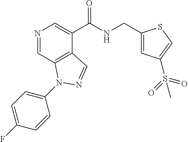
N1=CC2=C(C(C(NCC3=CC(S(=O)(=O)C)=CS3)=O)=C1)C=NN2C1=CC=C(F)C=C1
